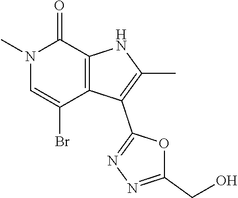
N1(C)C=C(Br)C2=C(C1=O)NC(C)=C2C1=NN=C(CO)O1
